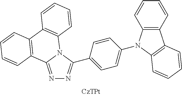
N1=C2N(C(C3=CC=C(N4C5=C(C=CC=C5)C5=C4C=CC=C5)C=C3)=N1)C1=C(C3=C2C=CC=C3)C=CC=C1
